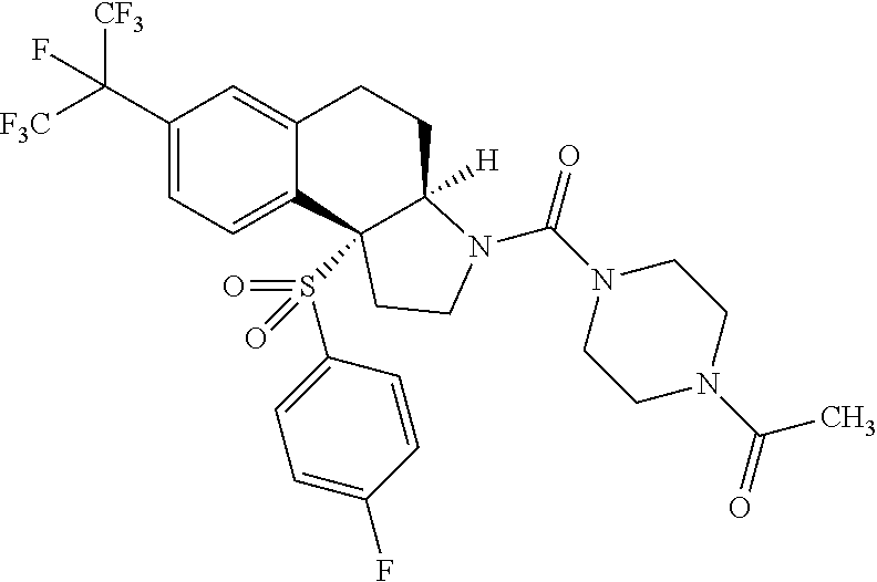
C1(C([F3C])([CF3])F)=CC=C2C(=C1)CCC1([H])C2(S(C2=CC=C(F)C=C2)(=O)=O)CCN1C(N1CCN(C(=O)C)CC1)=O
